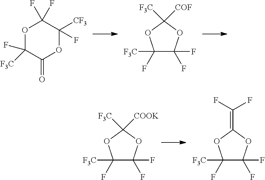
O1C([F3C])(F)C(=O)OC(F)([CF3])C1(F)F.C1([F3C])(F)C(F)(F)OC([F3C])([COF])O1.C1([F3C])(F)C(F)(F)OC([F3C])([COOK])O1.C1([F3C])(F)C(F)(F)OC(=C(F)F)O1
